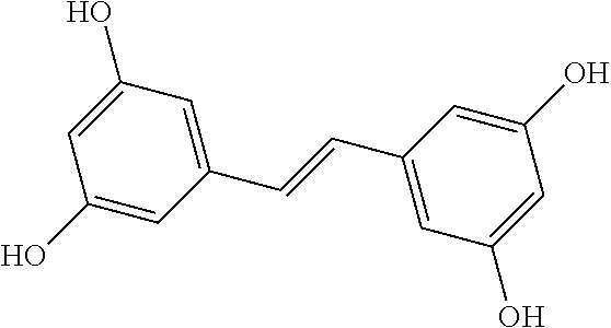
C1(O)=CC(O)=CC(C=CC2=CC(O)=CC(O)=C2)=C1
